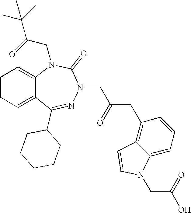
C1=CC=C2C(=C1)N(CC(=O)C(C)(C)C)C(=O)N(CC(CC1=C3C(=CC=C1)N(CC(O)=O)C=C3)=O)N=C2C1CCCCC1
